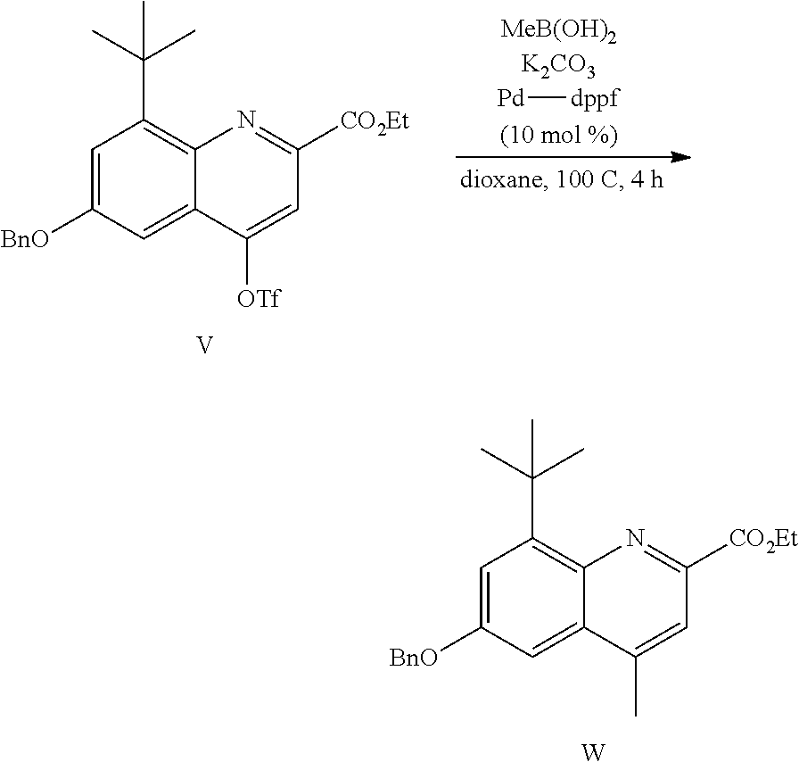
C1=C([BnO])C=C2C(=C1C(C)(C)C)N=C([CO2Et])C=C2[OTf].[V].[Pd][dppf].C1=C([BnO])C=C2C(=C1C(C)(C)C)N=C([CO2Et])C=C2C.[W]
